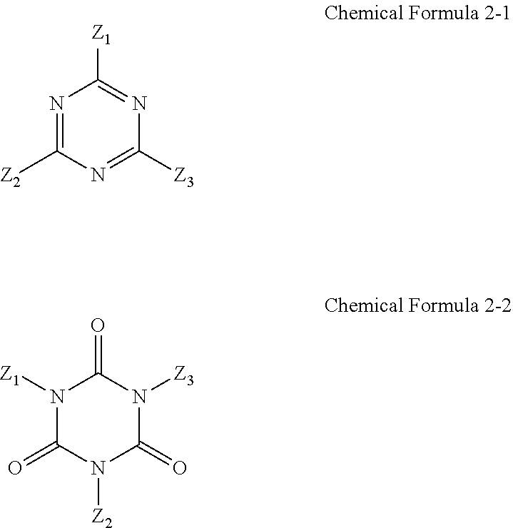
N1=C([Z2])N=C([Z3])N=C1[Z1].C1(=O)N([Z1])C(=O)N([Z3])C(=O)N1[Z2]
